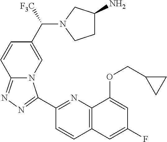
C1(C2=NN=C3N2C=C(C(N2CCC(N)C2)[F3C])C=C3)=NC2=C(C=C1)C=C(F)C=C2OCC1CC1
